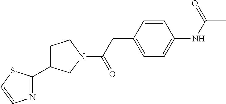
C1CN(C(CC2=CC=C(NC(=O)C)C=C2)=O)CC1C1=NC=CS1
